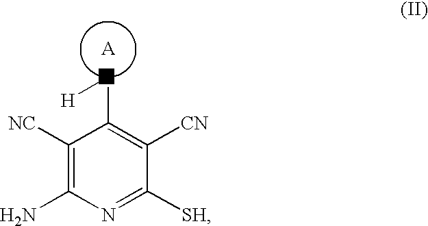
[A].C(C1=C([CN])C([SH])=NC(N)=C1[NC])[H]
